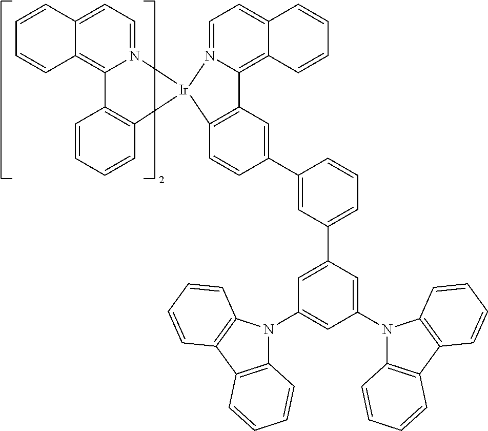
C12=C3C(=CC=N1[Ir]1(C4=C2C=CC=C4)N2=CC=C4C(=C2C2=C1C=CC(C1=CC(C5=CC(N6C7=C(C8=C6C=CC=C8)C=CC=C7)=CC(N6C7=C(C8=C6C=CC=C8)C=CC=C7)=C5)=CC=C1)=C2)C=CC=C4)C=CC=C3
